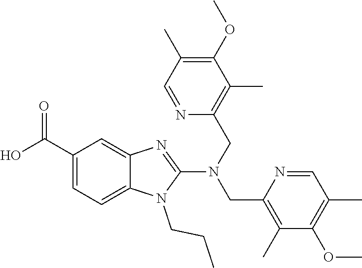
O=C(O)C1=CC=C2N(CCC)C(N(CC3=C(C)C(OC)=C(C)C=N3)CC3=C(C)C(OC)=C(C)C=N3)=NC2=C1
